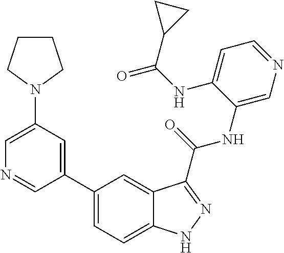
C1(N2CCCC2)=CN=CC(C2=CC=C3C(=C2)C(C(NC2=CN=CC=C2NC(=O)C2CC2)=O)=NN3)=C1
